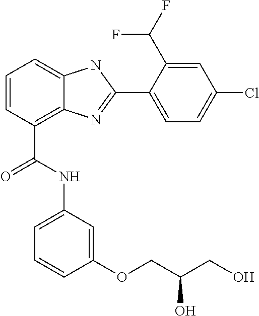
C1=CC(C(NC2=CC=CC(OCC(CO)O)=C2)=O)=C2C(=C1)NC(C1=CC=C(Cl)C=C1C(F)F)=N2
